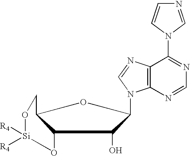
C12O[Si]([R4])([R4])OCC1OC(N1C3=C(N=C1)C(N1C=CN=C1)=NC=N3)C2O
